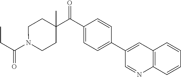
C(=O)(CC)N1CCC(C(C2=CC=C(C3=CC4=C(N=C3)C=CC=C4)C=C2)=O)(C)CC1
